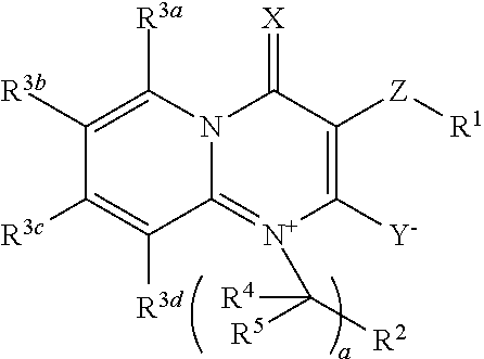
N12C(=[N+](C([R2])([R5])[R4])C([Y])=C([Z][R1])C1=[X])C([R3d])=C([R3c])C([R3b])=C2[R3a]
